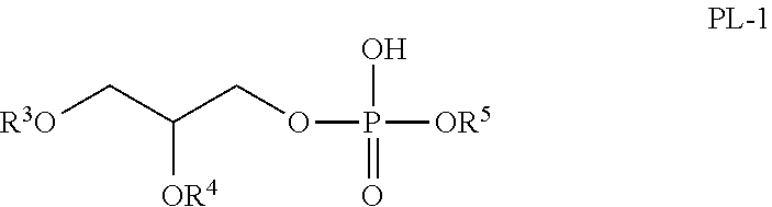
[R3O]CC(COP([OR5])(O)=O)[OR4]
